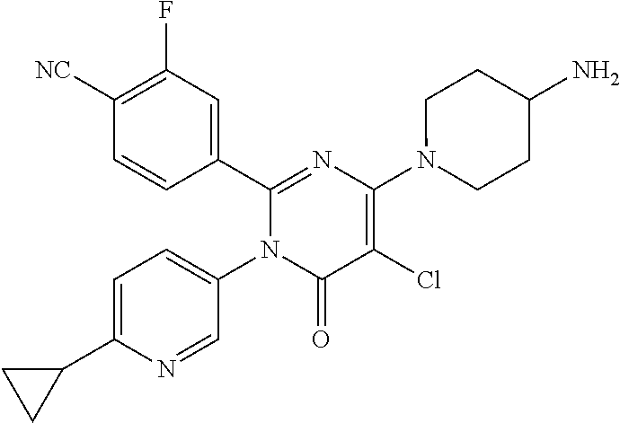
C1(C2=CC(F)=C([CN])C=C2)=NC(N2CCC(N)CC2)=C(Cl)C(=O)N1C1=CC=C(C2CC2)N=C1
